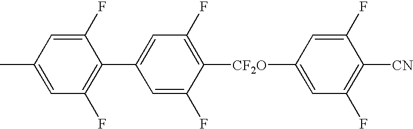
C1=C(C)C=C(F)C(C2=CC(F)=C([CF2O]C3=CC(F)=C([CN])C(F)=C3)C(F)=C2)=C1F
